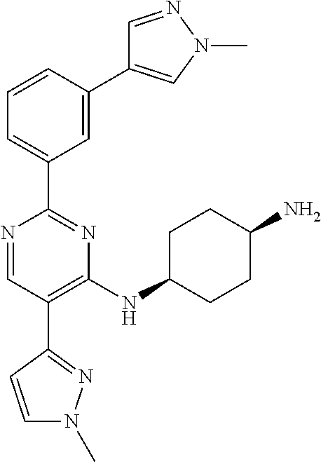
C1=C(C2=CN(C)N=C2)C=CC=C1C1=NC(NC2CCC(N)CC2)=C(C2=NN(C)C=C2)C=N1
